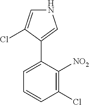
N1C=C(Cl)C(C2=CC=CC(Cl)=C2[NO2])=C1
